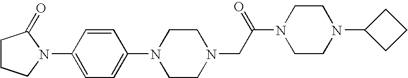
N1(C2=CC=C(N3C(=O)CCC3)C=C2)CCN(CC(N2CCN(C3CCC3)CC2)=O)CC1
